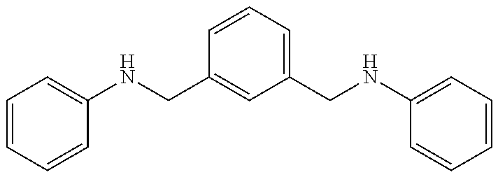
C1=CC=CC(NCC2=CC(CNC3=CC=CC=C3)=CC=C2)=C1
